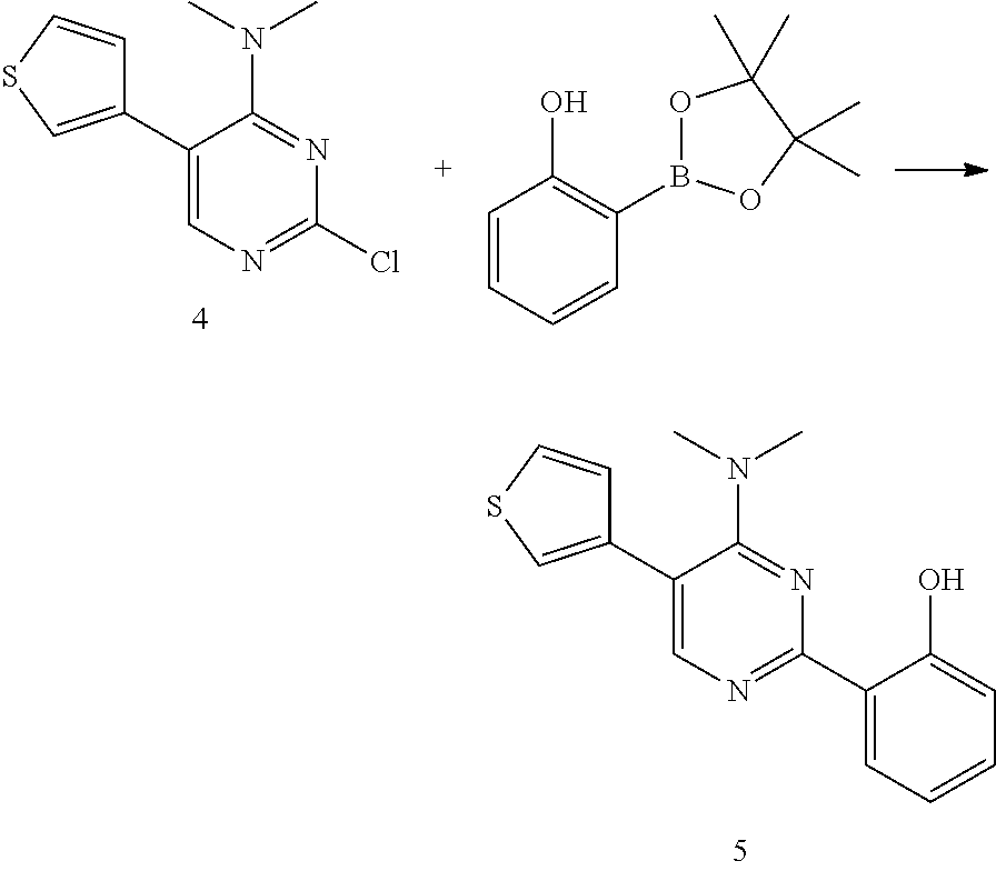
C1(C2=CSC=C2)=CN=C(Cl)N=C1N(C)C.C1=CC=CC(B2OC(C)(C)C(C)(C)O2)=C1O.C1(C2=CSC=C2)=CN=C(C2=CC=CC=C2O)N=C1N(C)C
